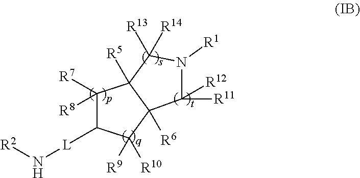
N([R2])[L]C1C([R7])([R8])C2([R5])C([R6])(C1([R9])[R10])C([R11])([R12])N([R1])C2([R13])[R14]
